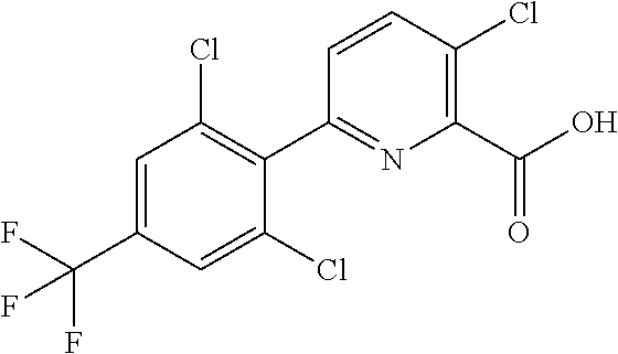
FC(F)(C1=CC(Cl)=C(C2=NC(C(O)=O)=C(Cl)C=C2)C(Cl)=C1)F
